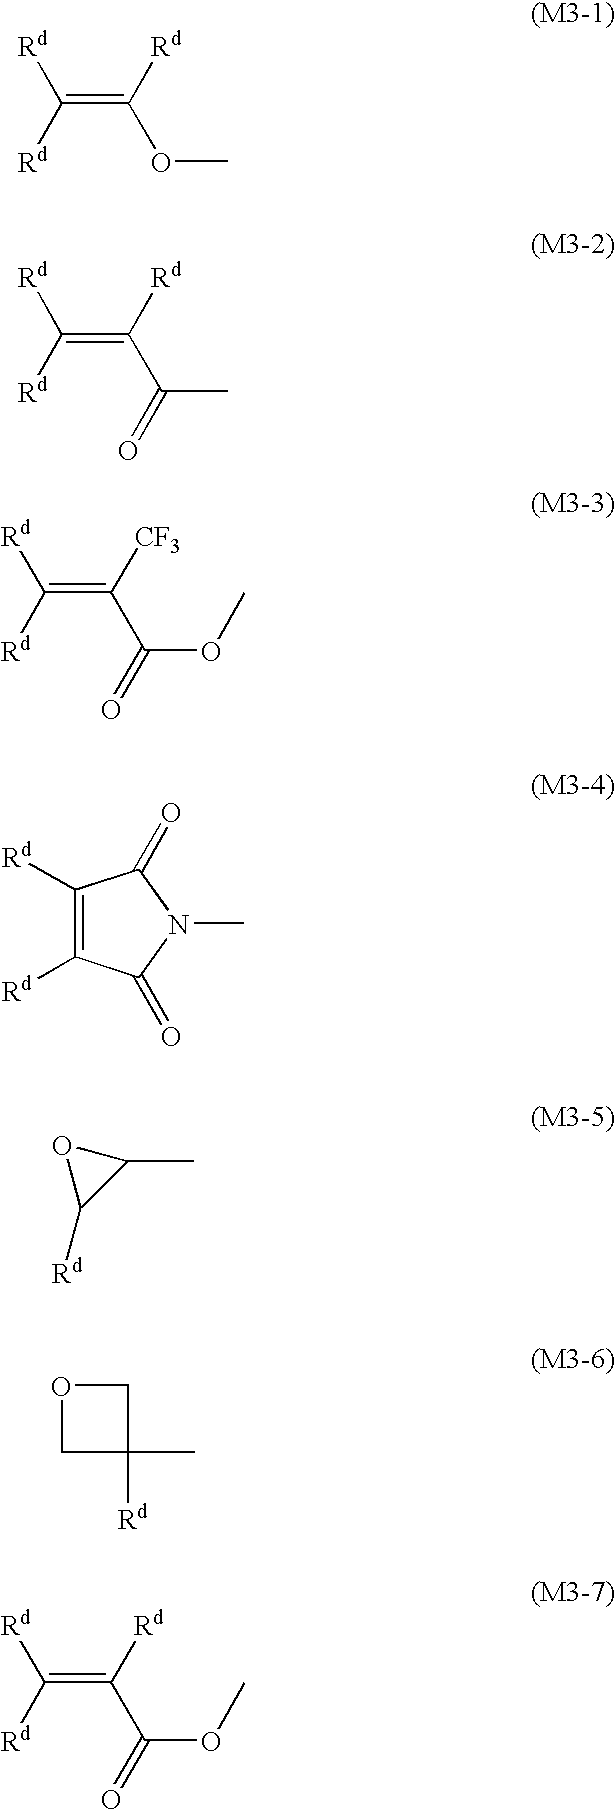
C(=C(OC)[Rd])([Rd])[Rd].C(=C(C(C)=O)[Rd])([Rd])[Rd].C(=C(C(OC)=O)[CF3])([Rd])[Rd].C1([Rd])=C([Rd])C(=O)N(C)C1=O.O1C([Rd])C1C.O1CC([Rd])(C)C1.C(=C(C(OC)=O)[Rd])([Rd])[Rd]
